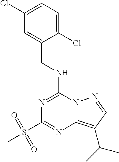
C1(Cl)=CC=C(Cl)C(CNC2=NC(S(C)(=O)=O)=NC3=C(C(C)C)C=NN23)=C1
